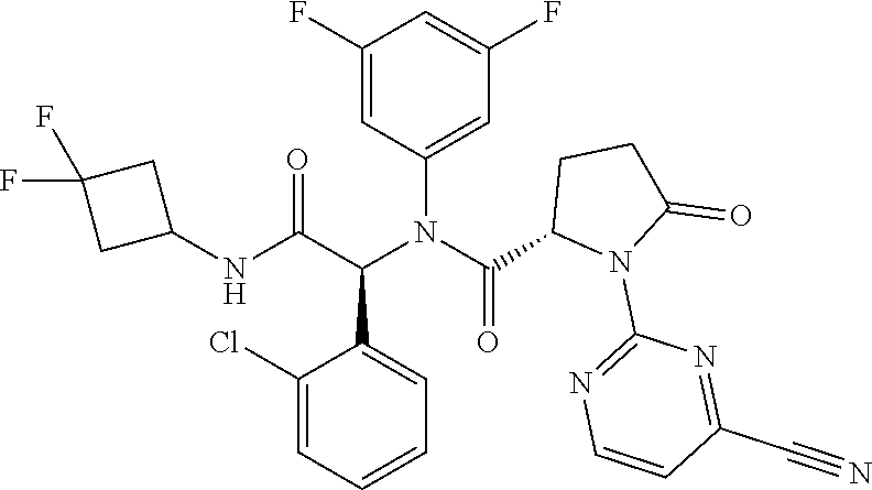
C1=CC=C(Cl)C(C(C(NC2CC(F)(F)C2)=O)N(C(C2N(C3=NC=CC(C#N)=N3)C(=O)CC2)=O)C2=CC(F)=CC(F)=C2)=C1
